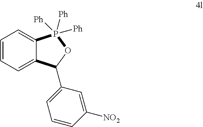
C1=CC=C2C(=C1)P([Ph])([Ph])([Ph])OC2C1=CC=CC([NO2])=C1
